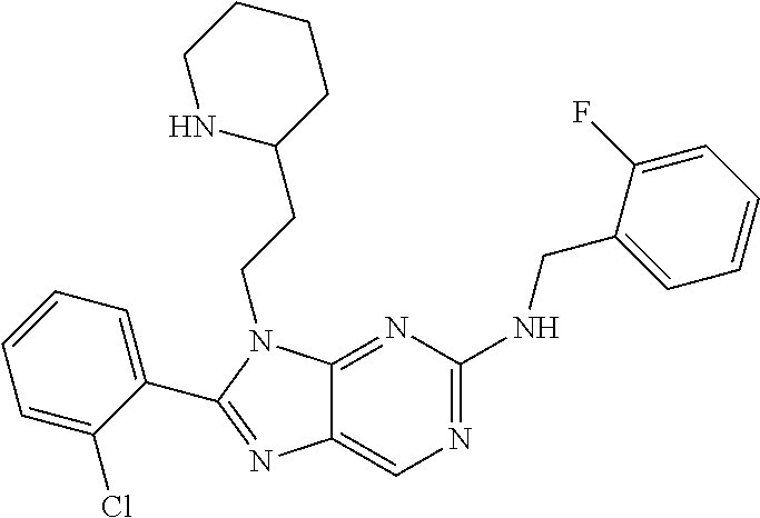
C1=C(Cl)C(C2=NC3=CN=C(NCC4=CC=CC=C4F)N=C3N2CCC2CCCCN2)=CC=C1
